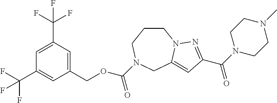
C1CCN(C(OCC2=CC(C(F)(F)F)=CC(C(F)(F)F)=C2)=O)CC2=CC(C(N3CCN(C)CC3)=O)=NN12
